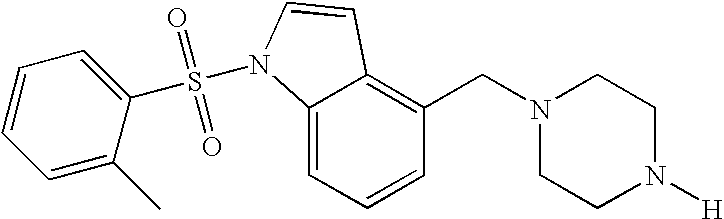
C1=CC=C2C(=C1CN1CCN([H])CC1)C=CN2S(C1=CC=CC=C1C)(=O)=O
